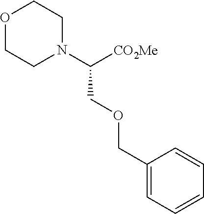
N1(C(COCC2=CC=CC=C2)[CO2Me])CCOCC1
